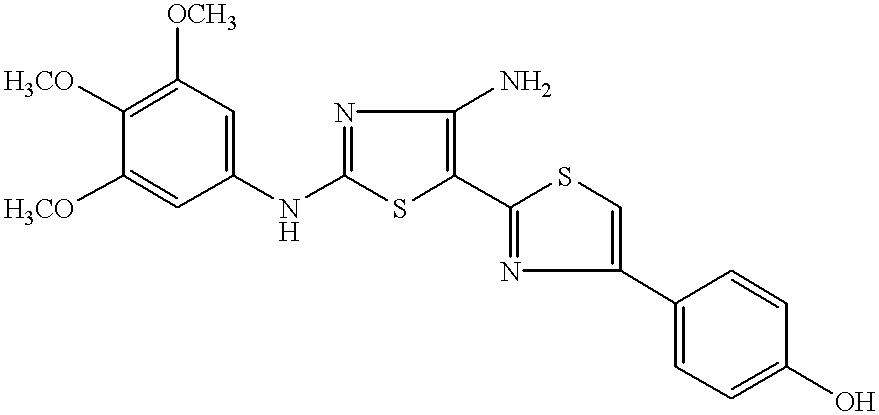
[H3CO]C1=C([OCH3])C=C(NC2=NC(N)=C(C3=NC(C4=CC=C(O)C=C4)=CS3)S2)C=C1[H3CO]
